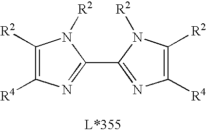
C1([R2])=C([R4])N=C(C2=NC([R4])=C([R2])N2[R2])N1[R2]
